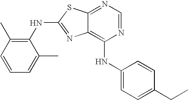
N1=CN=C2C(=C1NC1=CC=C(CC)C=C1)N=C(NC1=C(C)C=CC=C1C)S2
